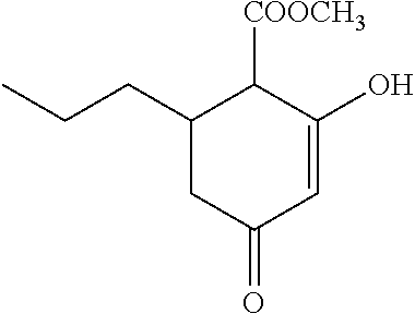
C1(CCC)CC(=O)C=C(O)C1[COOCH3]
